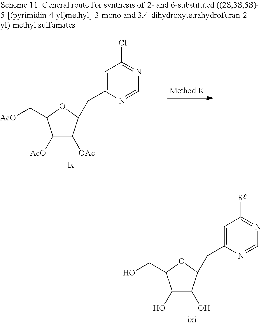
C1=C(CC2C([OAc])C([AcO])C(C[AcO])O2)N=CN=C1Cl.C1=C(CC2C(O)C(O)C(CO)O2)N=CN=C1[Rg]
